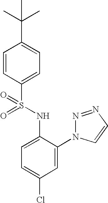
C1=CC(S(NC2=CC=C(Cl)C=C2N2N=NC=C2)(=O)=O)=CC=C1C(C)(C)C
